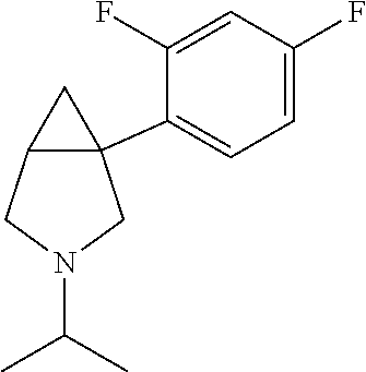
C12(C3=CC=C(F)C=C3F)C(CN(C(C)C)C1)C2
